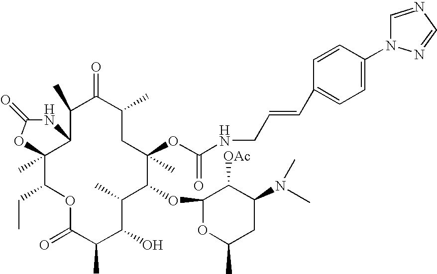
C12(C)C(CC)OC(=O)C(C)C(O)C(C)C(OC3OC(C)CC(N(C)C)C3[OAc])C(C)(OC(NCC=CC3=CC=C(N4C=NC=N4)C=C3)=O)CC(C)C(=O)C(C)C1NC(=O)O2
